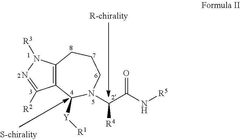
C12=C(C([Y][R1])N(C(C(N[R5])=O)[R4])CCC1)C([R2])=NN2[R3]
